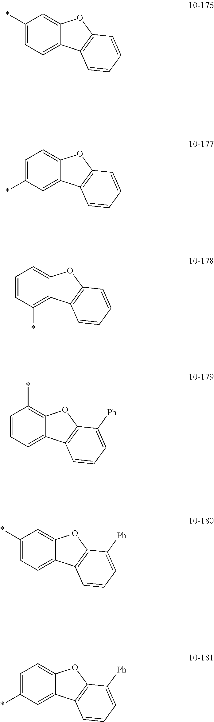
C1(*)=CC=C2C(=C1)OC1=C2C=CC=C1.C1=C(*)C=C2C(=C1)OC1=C2C=CC=C1.C1=CC(*)=C2C(=C1)OC1=C2C=CC=C1.C1=CC=C2C(=C1*)OC1=C2C=CC=C1[Ph].C1(*)=CC=C2C(=C1)OC1=C2C=CC=C1[Ph].C1=C(*)C=C2C(=C1)OC1=C2C=CC=C1[Ph]
